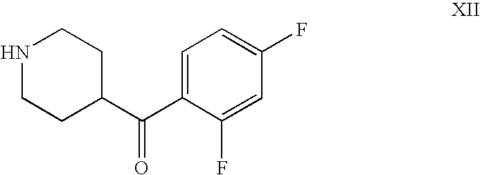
N1CCC(C(C2=CC=C(F)C=C2F)=O)CC1
